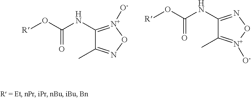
C1(NC(O[R])=O)=[N+]([O-])ON=C1C.C1(NC(O[R])=O)=NO[N+]([O-])=C1C
